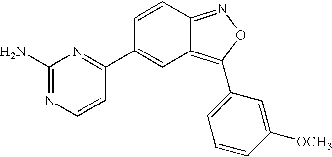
NC1=NC=CC(C2=CC3=C(C4=CC=CC([OCH3])=C4)ON=C3C=C2)=N1
